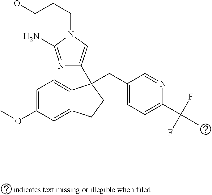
C1=C(OC)C=C2C(=C1)C(CC1=CC=C(C(F)(C)F)N=C1)(C1=CN(CCCO)C(N)=N1)CC2
